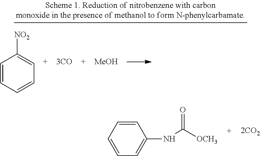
C1=CC=CC=C1[NO2].[MeOH].C1=CC=CC=C1NC([OCH3])=O
